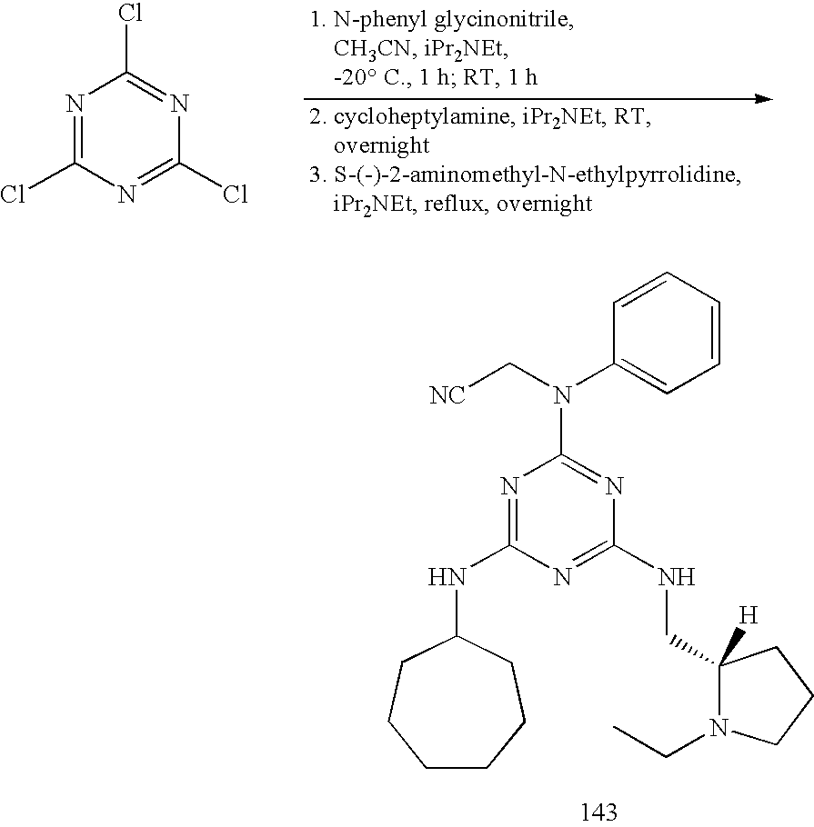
N1=C(NCC2([H])N(CC)CCC2)N=C(N(C2=CC=CC=C2)C[NC])N=C1NC1CCCCCC1.N1=C(Cl)N=C(Cl)N=C1Cl
